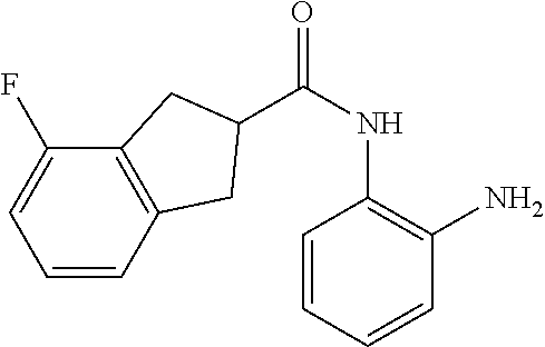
C1=CC=CC(N)=C1NC(=O)C1CC2=C(C(F)=CC=C2)C1
